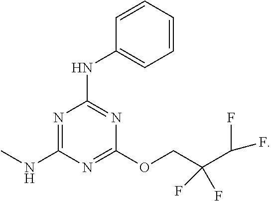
C1=CC=CC(NC2=NC(OCC(F)(F)C(F)F)=NC(NC)=N2)=C1
